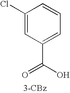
C1(Cl)=CC(C(=O)O)=CC=C1
